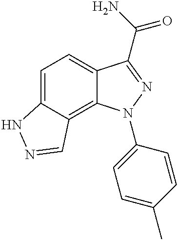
C1=C2C(=C3C(=C1)C(C(N)=O)=NN3C1=CC=C(C)C=C1)C=NN2
